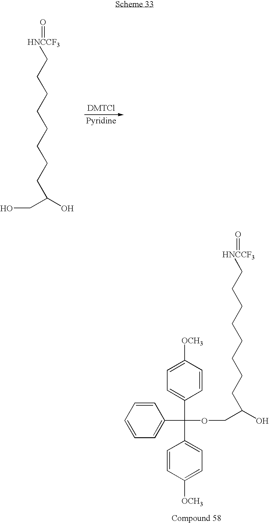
[HNCCF3](CCCCCCCCC(O)CO)=O.[HNCCF3](CCCCCCCCC(O)COC(C1=CC=C([OCH3])C=C1)(C1=CC=CC=C1)C1=CC=C([OCH3])C=C1)=O
